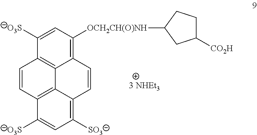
C12=C([OCH2CH(O)NH]C3CC([CO2H])CC3)C=C([O3S])C3=C1C1=C(C=C3)C([O3S])=CC([SO3])=C1C=C2
